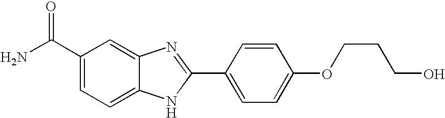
C12=CC(C(=O)N)=CC=C1NC(C1=CC=C(OCCCO)C=C1)=N2
